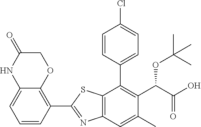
C1=CC(C2=C(C(OC(C)(C)C)C(=O)O)C(C)=CC3=C2SC(C2=C4C(=CC=C2)NC(=O)CO4)=N3)=CC=C1Cl
